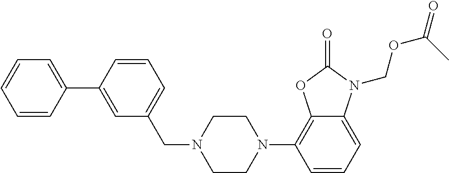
C(N1CCN(C2=C3C(=CC=C2)N(COC(=O)C)C(=O)O3)CC1)C1=CC=CC(C2=CC=CC=C2)=C1
